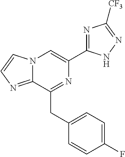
N12C(=NC=C1)C(CC1=CC=C(F)C=C1)=NC(C1=NC([CF3])=NN1)=C2
